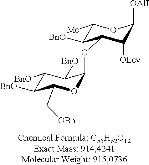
C1([BnO])C([BnO])C(C[OBn])OC(OC2C([BnO])C([Me])OC([OAlI])C2[OLev])C1[BnO]
